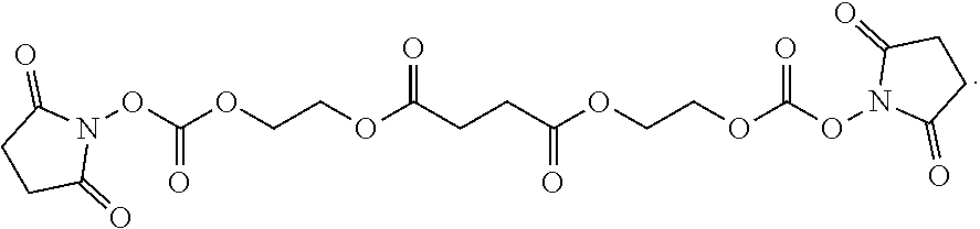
N1(OC(OCCOC(CCC(OCCOC(ON2C(=O)CCC2=O)=O)=O)=O)=O)C(=O)CCC1=O
